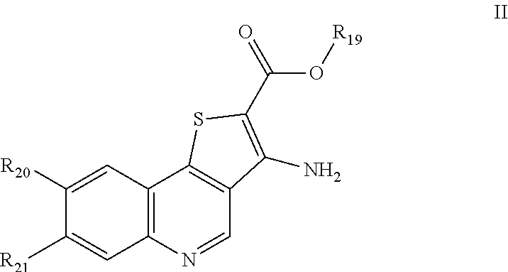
C1([R20])=CC2=C(C=C1[R21])N=CC1=C2SC(C(O[R19])=O)=C1N
